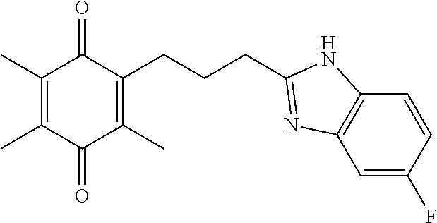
C1(C)=C(C)C(=O)C(C)=C(CCCC2=NC3=C(C=CC(F)=C3)N2)C1=O
